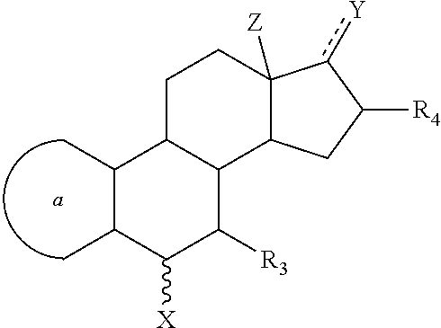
CC1C([X])C([R3])C2C(C1C)CCC1([Z])c([Y])C([R4])CC12
